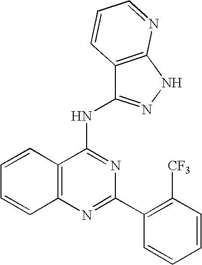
C12=C(N=C(C3=C([CF3])C=CC=C3)N=C1NC1=NNC3=C1C=CC=N3)C=CC=C2
